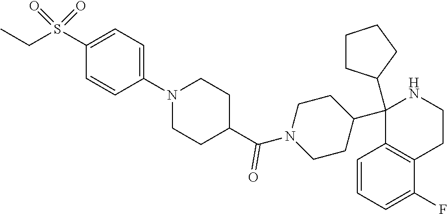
C1(C2CCCC2)(C2CCN(C(=O)C3CCN(C4=CC=C(S(CC)(=O)=O)C=C4)CC3)CC2)C2=C(CCN1)C(F)=CC=C2
